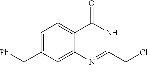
N1C(CCl)=NC2=CC(C[Ph])=CC=C2C1=O
